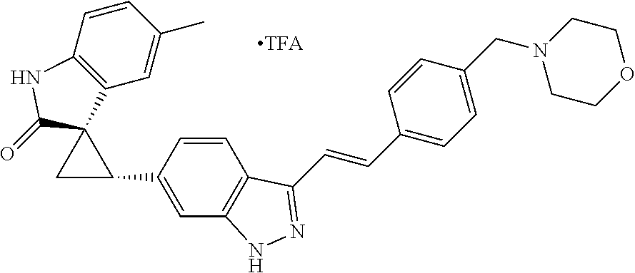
C12=C(C=C(C)C=C1)C1(C(=O)N2)CC1C1=CC2=C(C=C1)C(C=CC1=CC=C(CN3CCOCC3)C=C1)=NN2
